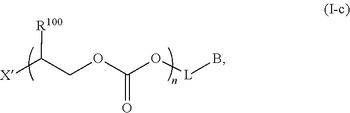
[X]C(COC(O[L]B)=O)[R100]
